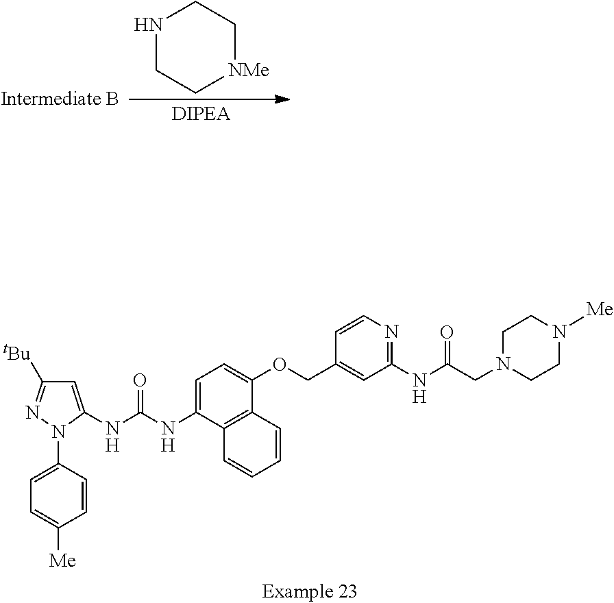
C1=C(N2C(NC(NC3=CC=C(OCC4=CC(NC(CN5CCN([Me])CC5)=O)=NC=C4)C4=C3C=CC=C4)=O)=CC([tBu])=N2)C=CC([Me])=C1.N1CC[NMe]CC1
